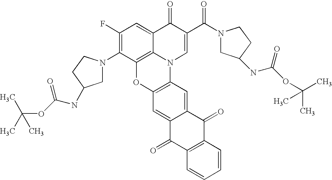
C12=C3C(=CC(F)=C1N1CC(NC(OC(C)(C)C)=O)CC1)C(=O)C(C(=O)N1CC(NC(OC(C)(C)C)=O)CC1)=CN3C1=C(O2)C=C2C(=C1)C(=O)C1=C(C2=O)C=CC=C1
